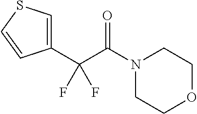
C1OCCN(C(C(C2=CSC=C2)(F)F)=O)C1
